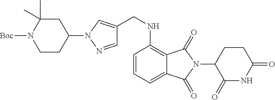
C1=C2C(=C(NCC3=CN(C4CC(C)(C)N([Boc])CC4)N=C3)C=C1)C(=O)N(C1C(=O)NC(=O)CC1)C2=O
